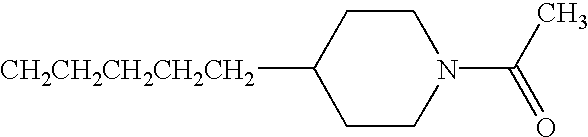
C1CN(C(C)=O)CCC1[CH2CH2CH2CH2CH2]
